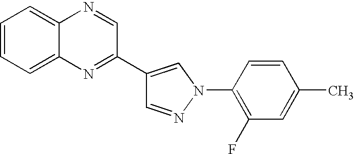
C1=NN(C2=C(F)C=C(C)C=C2)C=C1C1=NC2=CC=CC=C2N=C1
